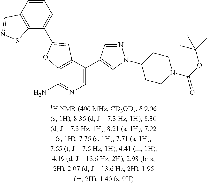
C12=C(C(C3=CN(C4CCN(C(OC(C)(C)C)=O)CC4)N=C3)=CN=C1N)C=C(C1=CC=CC3=C1SN=C3)O2
